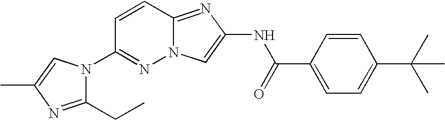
C1=CC(C(=O)NC2=CN3N=C(N4C(CC)=NC(C)=C4)C=CC3=N2)=CC=C1C(C)(C)C
